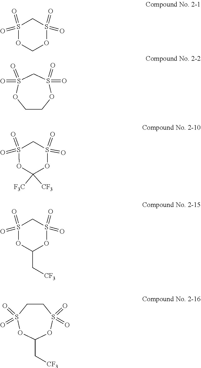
O1COS(=O)(=O)CS1(=O)=O.O1CCOS(=O)(=O)CS1(=O)=O.O1C([F3C])([CF3])OS(=O)(=O)CS1(=O)=O.O1C(C[CF3])OS(=O)(=O)CS1(=O)=O.O1C(C[CF3])OS(=O)(=O)CCS1(=O)=O
